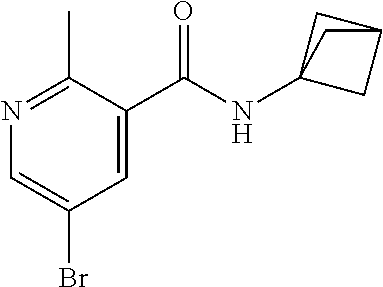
N1=C(C)C(C(NC23CC(C2)C3)=O)=CC(Br)=C1
